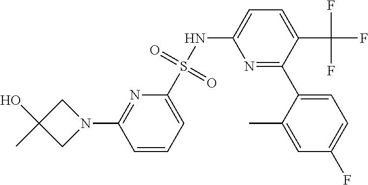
C1=CC=C(S(NC2=CC=C(C(F)(F)F)C(C3=CC=C(F)C=C3C)=N2)(=O)=O)N=C1N1CC(O)(C)C1
